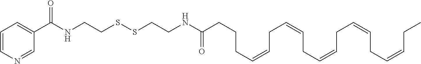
C1=CN=CC(C(NCCSSCCNC(CCCC=CCC=CCC=CCC=CCC=CCC)=O)=O)=C1
